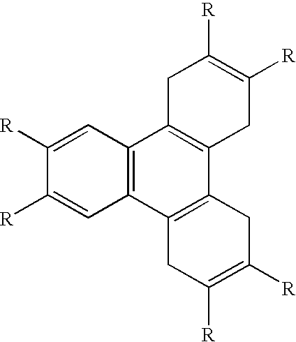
C12=C(C3=C(C4=C1CC([R])=C([R])C4)CC([R])=C([R])C3)C=C([R])C([R])=C2
